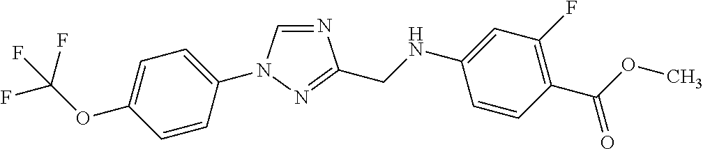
N1=CN(C2=CC=C(OC(F)(F)F)C=C2)N=C1CNC1=CC(F)=C(C(OC)=O)C=C1
